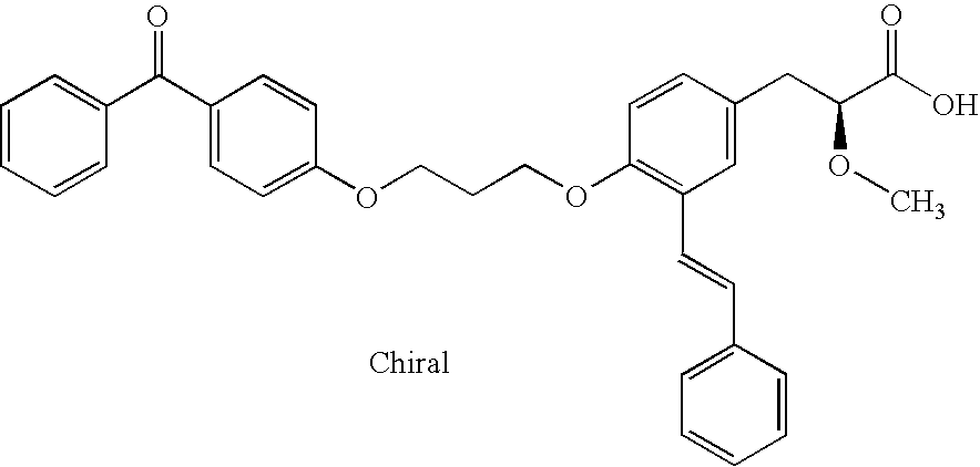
O(C1=C(C=CC2=CC=CC=C2)C=C(CC(C(O)=O)OC)C=C1)CCCOC1=CC=C(C(C2=CC=CC=C2)=O)C=C1
